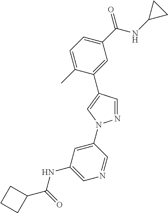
C1=C(C)C(C2=CN(C3=CC(NC(C4CCC4)=O)=CN=C3)N=C2)=CC(C(NC2CC2)=O)=C1
